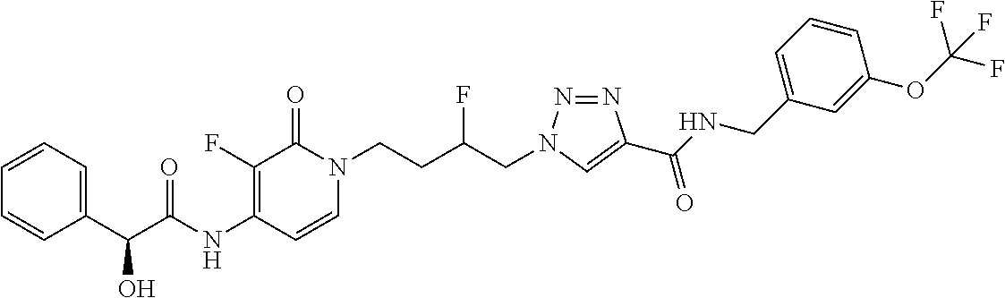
N(C1=C(F)C(=O)N(CCC(CN2N=NC(C(NCC3=CC=CC(OC(F)(F)F)=C3)=O)=C2)F)C=C1)C(=O)C(C1=CC=CC=C1)O
